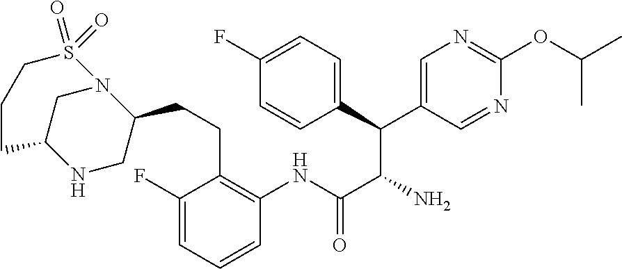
C1=CC=C(F)C(CCC2N3CC(NC2)CCCS3(=O)=O)=C1NC(C(C(C1=CC=C(F)C=C1)C1=CN=C(OC(C)C)N=C1)N)=O
